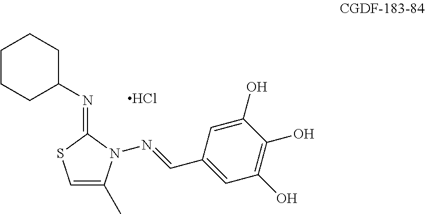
C1CCC(N=C2SC=C(C)N2N=CC2=CC(O)=C(O)C(O)=C2)CC1.Cl
